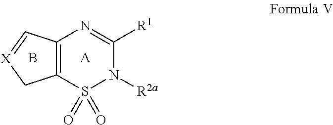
C12=C(S(=O)(=O)N([R2a])C([R1])=N1)C[X]=C2.B.[A]
